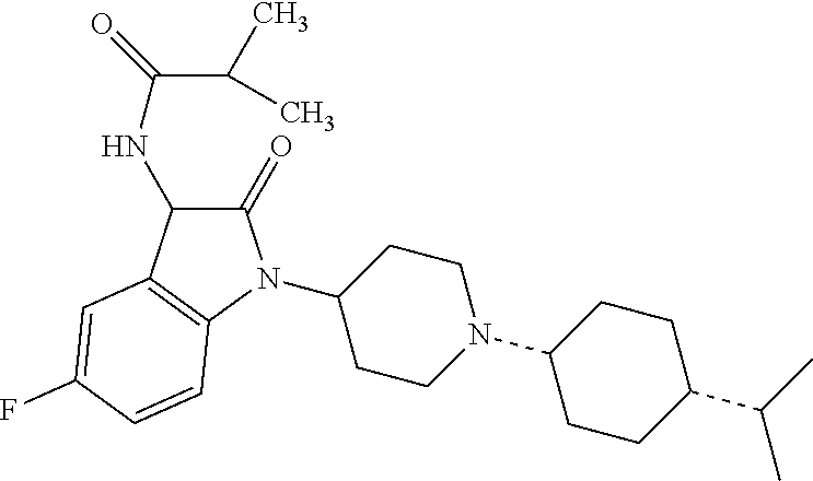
C1(N2C(=O)C(NC(=O)C(C)C)C3=C2C=CC(F)=C3)CCN(C2CCC(C(C)C)CC2)CC1
